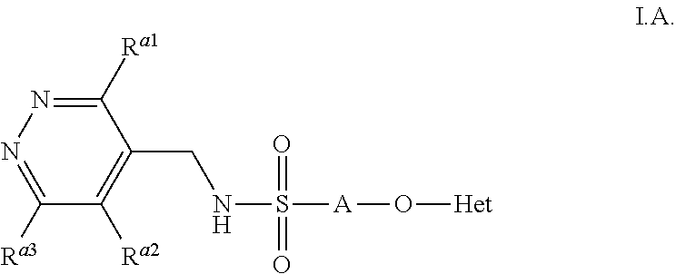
C1([Ra1])=NN=C([Ra3])C([Ra2])=C1CNS([A]O[Het])(=O)=O
